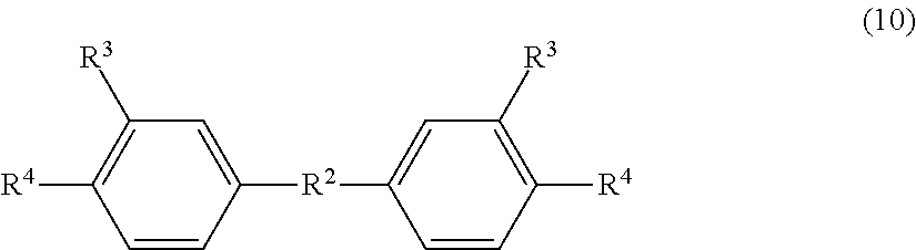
C1=CC([R4])=C([R3])C=C1[R2]C1=CC([R3])=C([R4])C=C1
